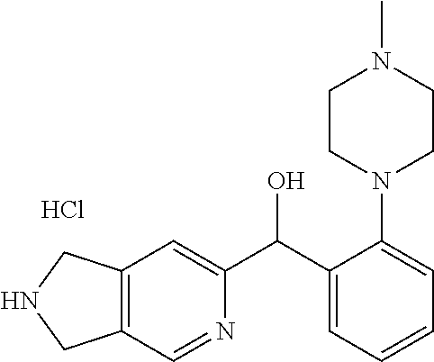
C12=C(C=NC(C(C3=CC=CC=C3N3CCN(C)CC3)O)=C1)CNC2.Cl
